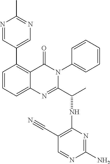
C1(C2=CN=C(C)N=C2)=C2C(=CC=C1)N=C(C(C)NC1=C(C#N)C=NC(N)=N1)N(C1=CC=CC=C1)C2=O
